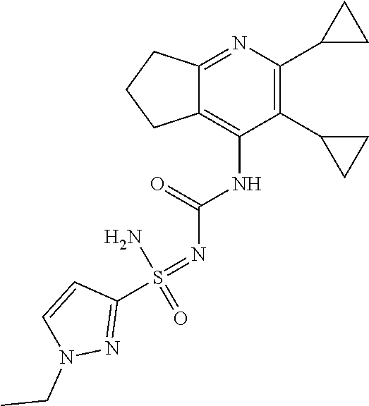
C12=NC(C3CC3)=C(C3CC3)C(NC(N=S(C3=NN(CC)C=C3)(N)=O)=O)=C1CCC2
